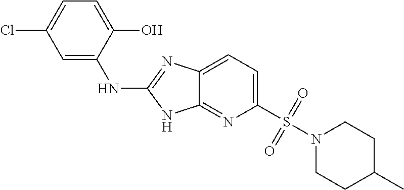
C1=C(S(N2CCC(C)CC2)(=O)=O)N=C2C(=C1)N=C(NC1=CC(Cl)=CC=C1O)N2
